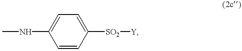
CNC1=CC=C([SO2][Y])C=C1
